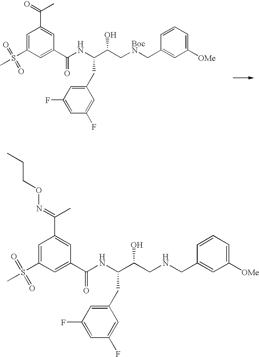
CS(C1=CC(C(=O)C)=CC(C(NC(C(C[BocN]CC2=CC([OMe])=CC=C2)O)CC2=CC(F)=CC(F)=C2)=O)=C1)(=O)=O.CCCON=C(C)C1=CC(C(NC(C(CNCC2=CC([OMe])=CC=C2)O)CC2=CC(F)=CC(F)=C2)=O)=CC(S(C)(=O)=O)=C1
